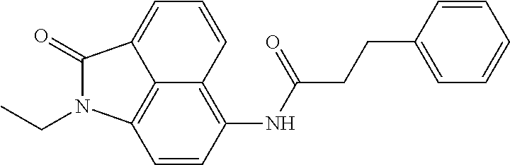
C1=CC(NC(CCC2=CC=CC=C2)=O)=C2C=CC=C3C(=O)N(CC)C1=C23
